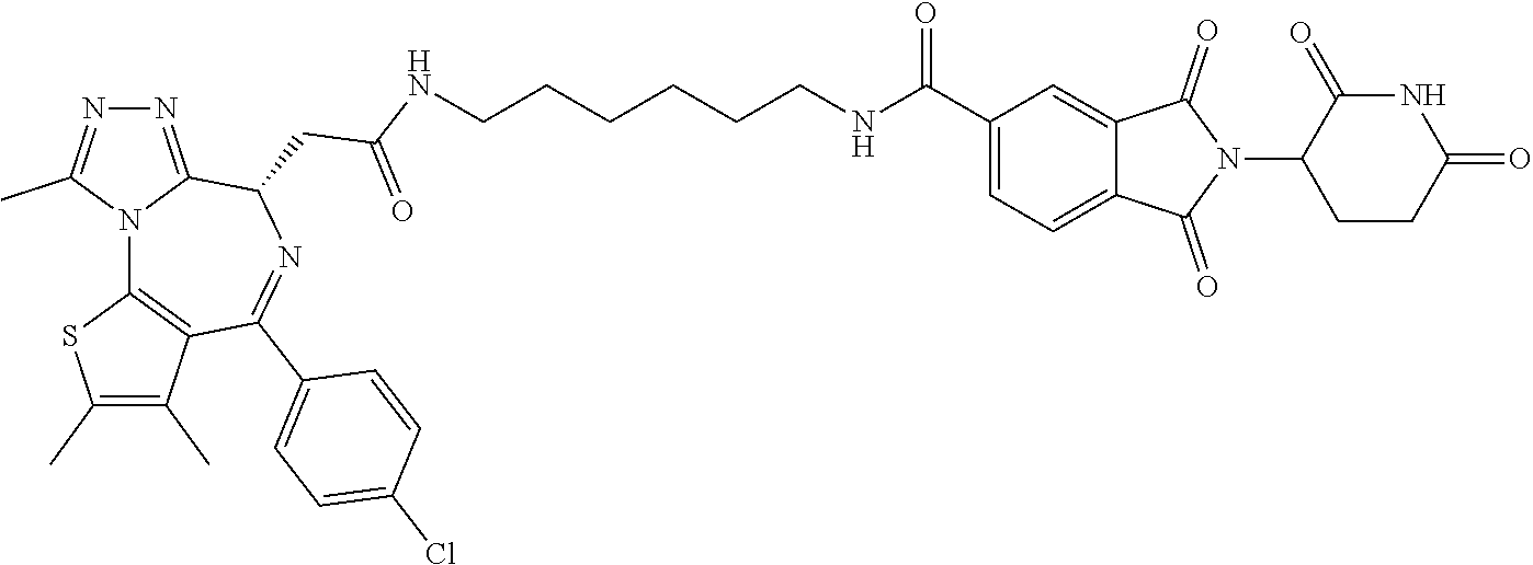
C1=C2C(=CC=C1C(NCCCCCCNC(CC1C3=NN=C(C)N3C3=C(C(C)=C(C)S3)C(C3=CC=C(Cl)C=C3)=N1)=O)=O)C(=O)N(C1C(=O)NC(=O)CC1)C2=O
